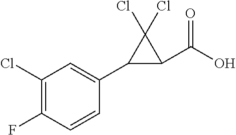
C1(C2=CC(Cl)=C(F)C=C2)C(C(O)=O)C1(Cl)Cl
